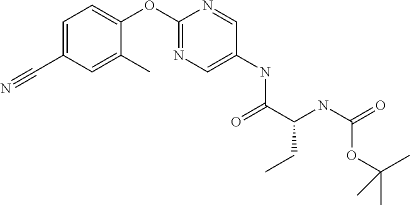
C1(OC2=NC=C(NC(C(NC(=O)OC(C)(C)C)CC)=O)C=N2)=CC=C(C#N)C=C1C
